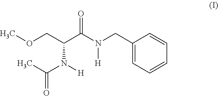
O(CC(C(N(CC1=CC=CC=C1)[H])=O)N([H])C(C)=O)C
